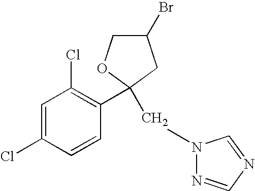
C1(Br)COC(CN2N=CN=C2)(C2=C(Cl)C=C(Cl)C=C2)C1
